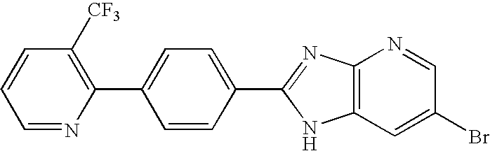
C1=NC(C2=CC=C(C3=NC4=C(N3)C=C(Br)C=N4)C=C2)=C([CF3])C=C1
